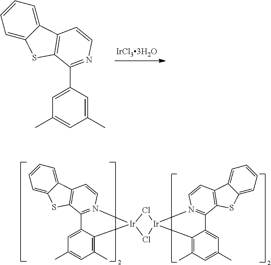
C1(C)=C2C(=CC(C)=C1)C1=N(C=CC3=C1SC1=CC=CC=C13)[Ir]21Cl[Ir]2(C3=C(C)C=C(C)C=C3C3=N2C=CC2=C3SC3=CC=CC=C32)Cl1.C1(C)=CC(C2=NC=CC3=C2SC2=CC=CC=C23)=CC(C)=C1
